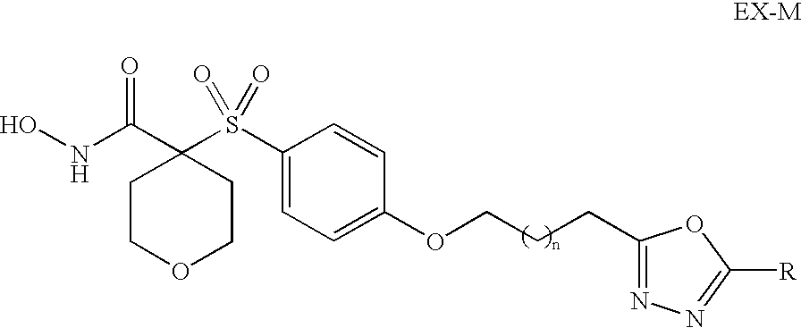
ONC(C1(S(C2=CC=C(OCCCC3=NN=C([R])O3)C=C2)(=O)=O)CCOCC1)=O
